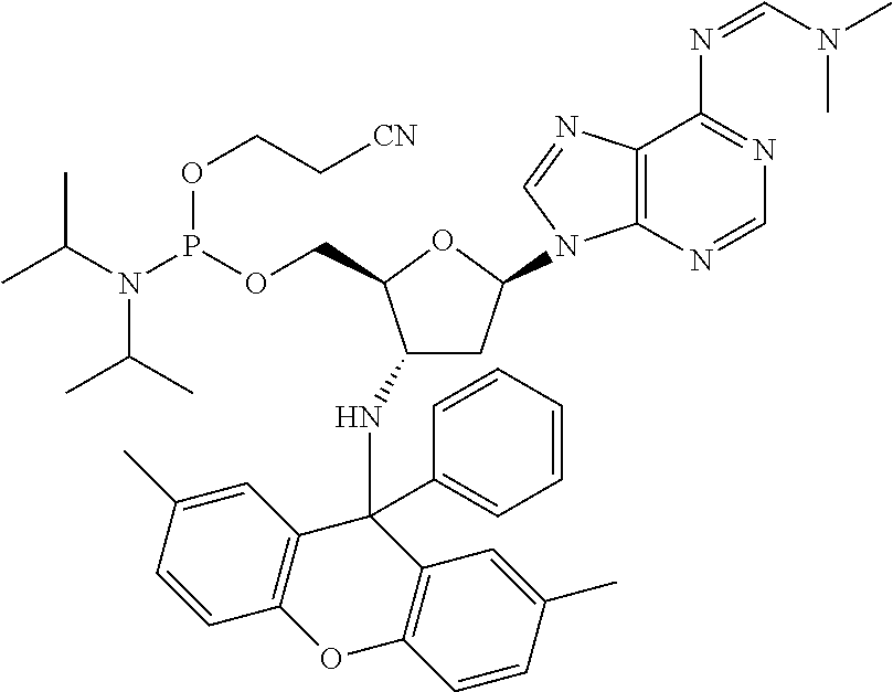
C1C(N2C3=C(C(N=CN(C)C)=NC=N3)N=C2)OC(COP(N(C(C)C)C(C)C)OCC[CN])C1NC1(C2=CC=CC=C2)C2=C(OC3=C1C=C(C)C=C3)C=CC(C)=C2
